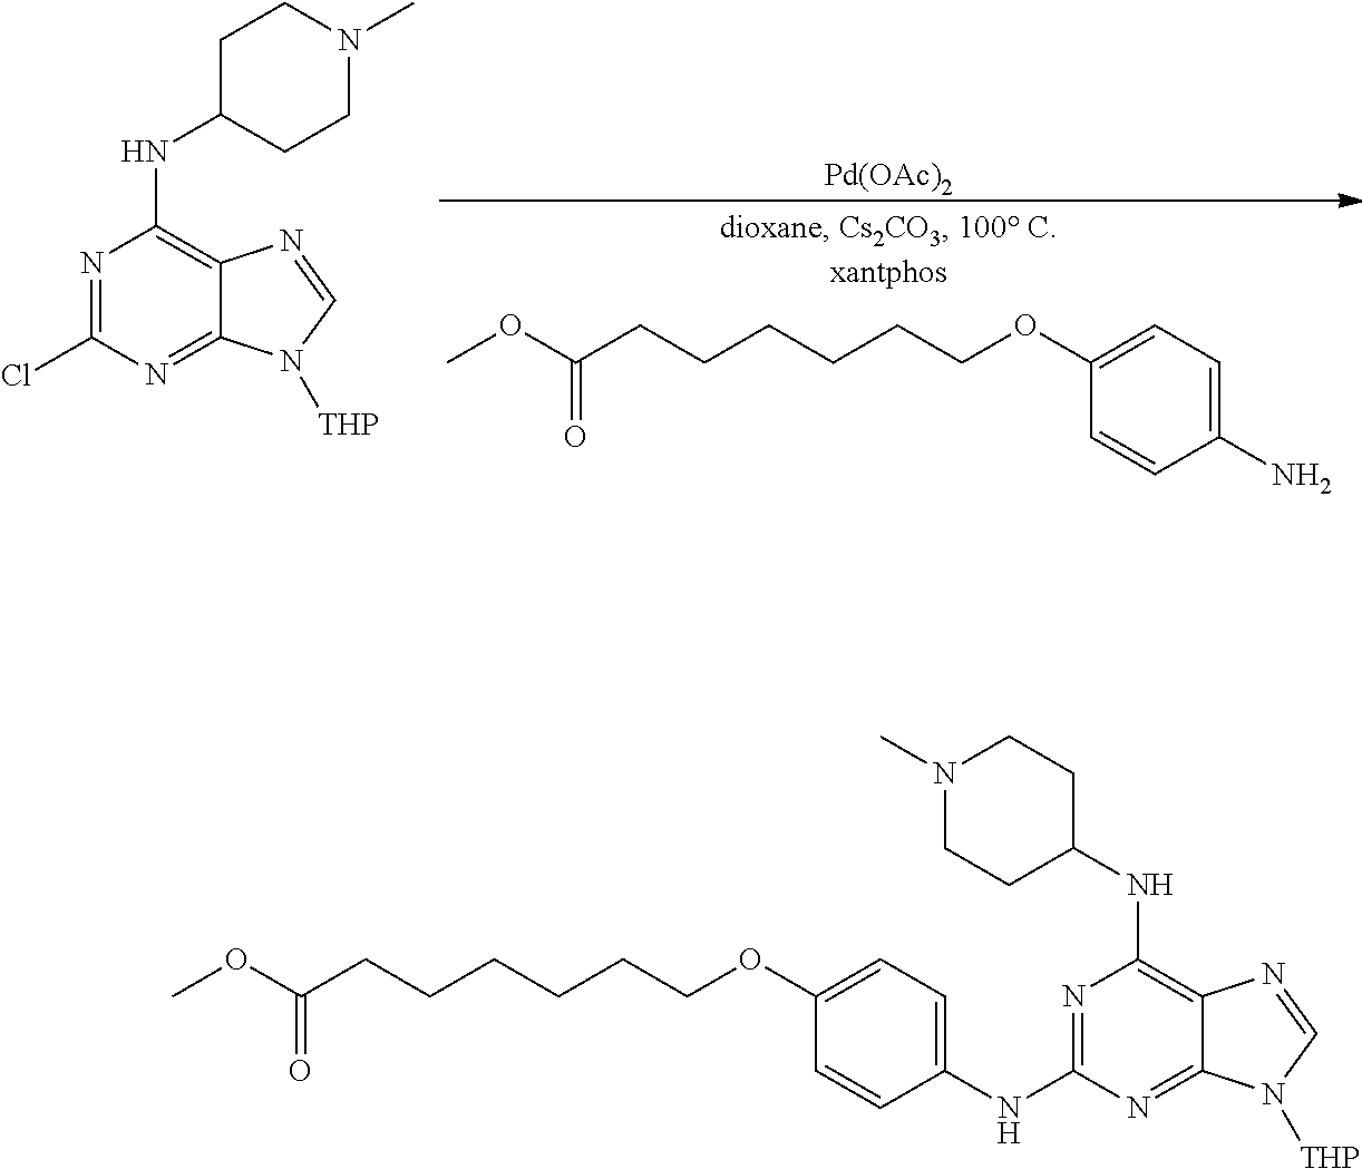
COC(CCCCCCOC1=CC=C(N)C=C1)=O.[Pd(OAc)2].N1=C(Cl)N=C2C(=C1NC1CCN(C)CC1)N=CN2[THP].COC(CCCCCCOC1=CC=C(NC2=NC(NC3CCN(C)CC3)=C3C(=N2)N([THP])C=N3)C=C1)=O
